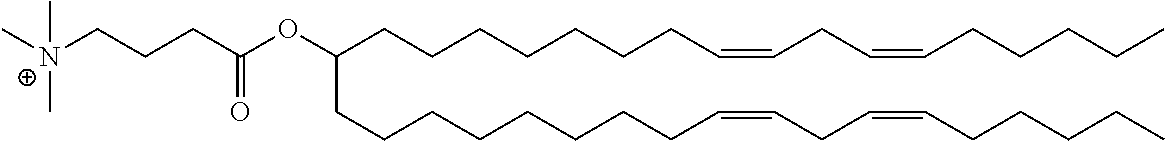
C(CCCC=CCC=CCCCCC)CCCC(CCCCCCCCC=CCC=CCCCCC)OC(CCC[N+](C)(C)C)=O
